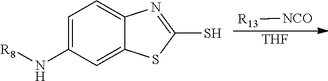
C1=C(N[R8])C=C2C(=C1)N=C(S)S2.[THF].[R13][NCO]
